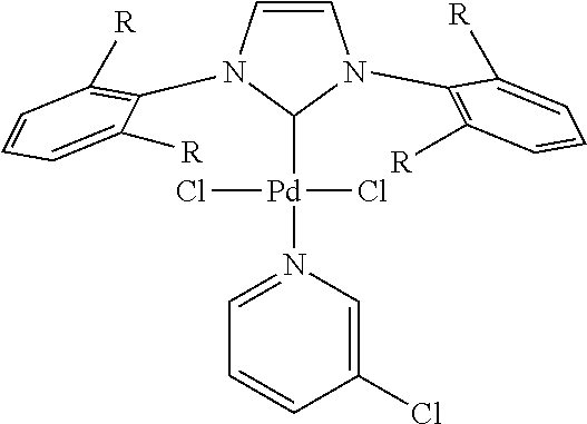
C1=CN(C2=C([R])C=CC=C2[R])C([Pd](N2=CC=CC(Cl)=C2)(Cl)Cl)N1C1=C([R])C=CC=C1[R]
